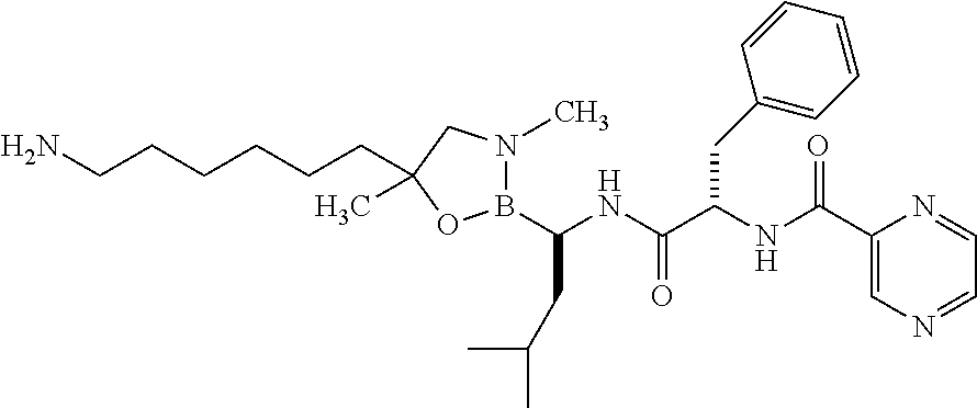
NCCCCCCC1(C)OB(C(CC(C)C)NC(C(NC(C2=CN=CC=N2)=O)CC2=CC=CC=C2)=O)N(C)C1
